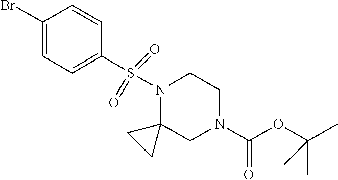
C1(Br)=CC=C(S(N2C3(CN(C(OC(C)(C)C)=O)CC2)CC3)(=O)=O)C=C1
